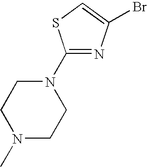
C1(N2CCN(C)CC2)=NC(Br)=CS1
